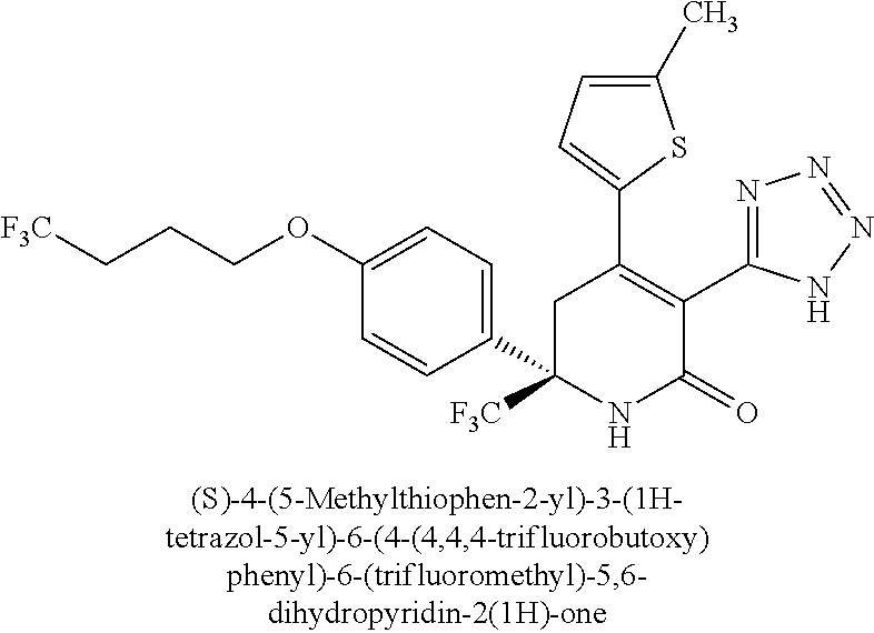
C1(C)=CC=C(C2=C(C3=NN=NN3)C(=O)NC(C3=CC=C(OCCC[F3C])C=C3)([F3C])C2)S1
